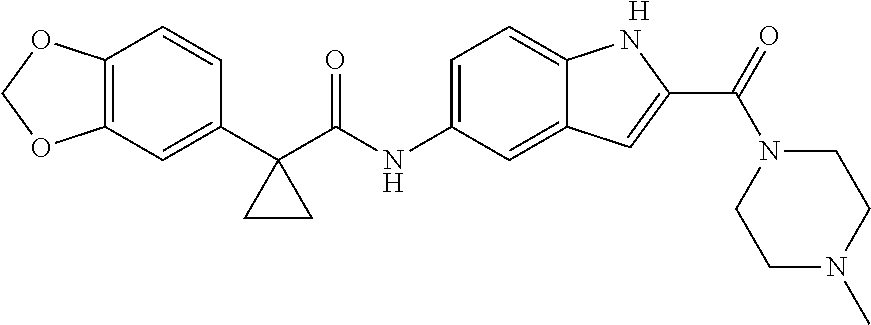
C1(C2(C(NC3=CC=C4C(=C3)C=C(C(=O)N3CCN(C)CC3)N4)=O)CC2)=CC2=C(C=C1)OCO2.[H]
